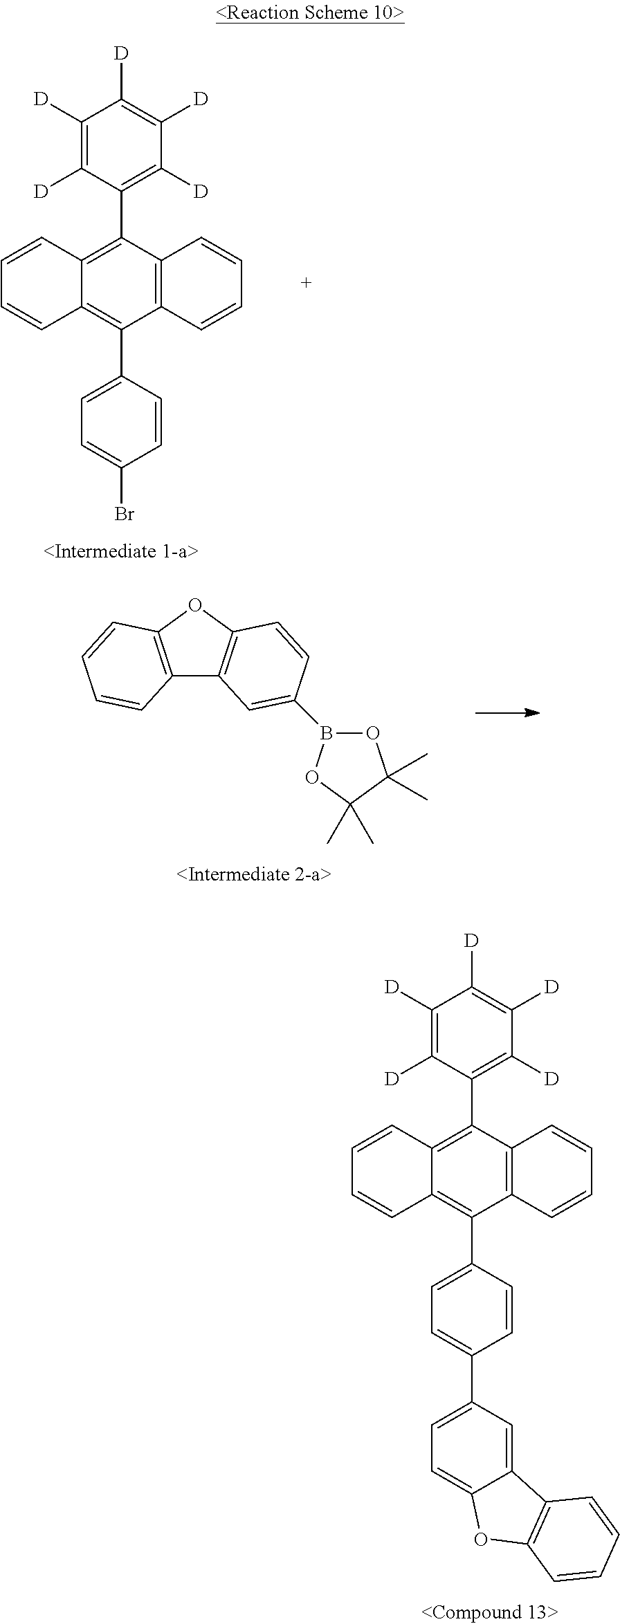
C12=C(C(C3=C([D])C([D])=C([D])C([D])=C3[D])=C3C(=C1C1=CC=C(Br)C=C1)C=CC=C3)C=CC=C2.C12=C(C(C3=C([D])C([D])=C([D])C([D])=C3[D])=C3C(=C1C1=CC=C(C4=CC=C5C(=C4)C4=C(O5)C=CC=C4)C=C1)C=CC=C3)C=CC=C2.C12=C(OC3=C1C=C(B1OC(C)(C)C(C)(C)O1)C=C3)C=CC=C2
